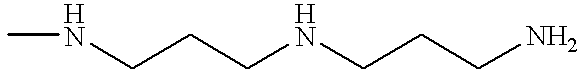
CNCCCNCCCN
